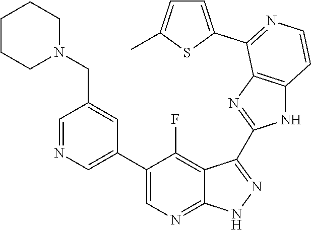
C1=NC=C(C2=CN=C3C(=C2F)C(C2=NC4=C(N2)C=CN=C4C2=CC=C(C)S2)=N[N H]3)C=C1CN1CCCCC1
